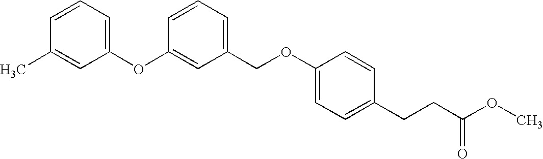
C1=CC=C(OC2=CC(COC3=CC=C(CCC(OC)=O)C=C3)=CC=C2)C=C1C
